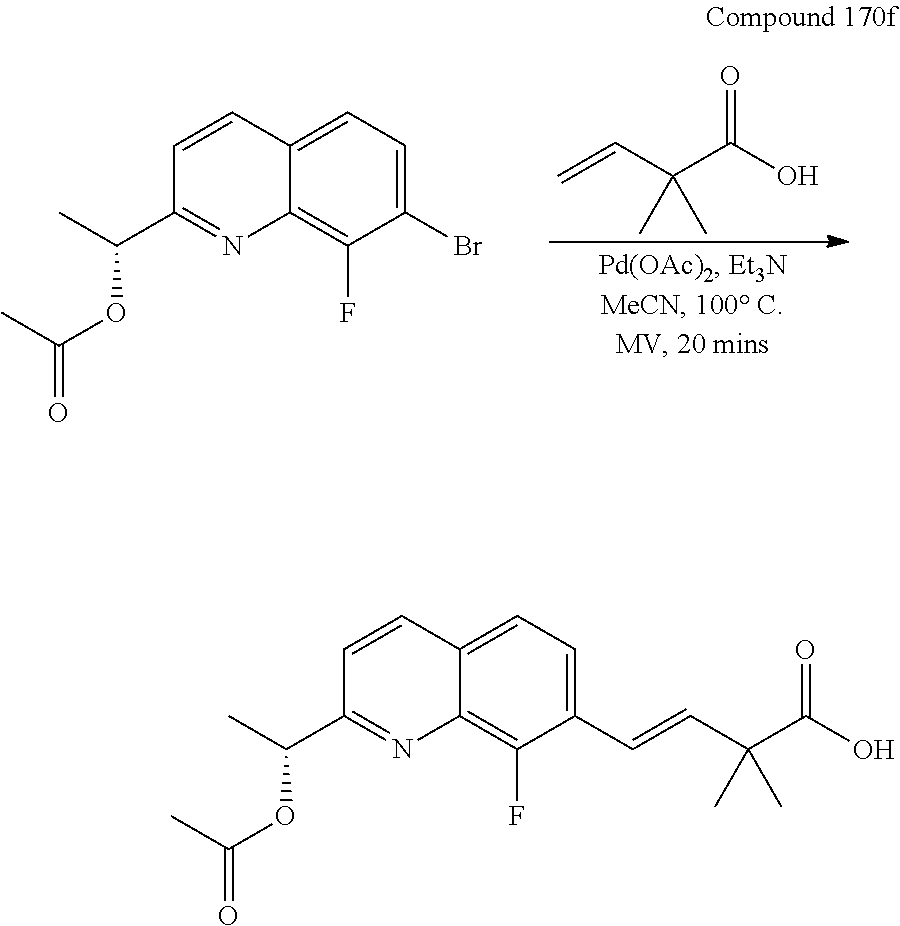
C1(C=CC(C(O)=O)(C)C)=CC=C2C(=C1F)N=C(C(C)OC(=O)C)C=C2.C1(Br)=CC=C2C(=C1F)N=C(C(C)OC(=O)C)C=C2.O=C(O)C(C=C)(C)C
